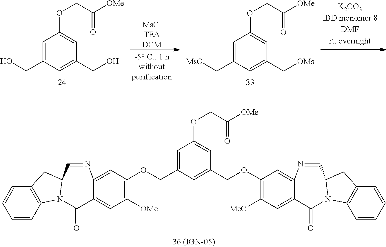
C1=C(COC2=C([OMe])C=C3C(=C2)N=CC2CC4=C(C=CC=C4)N2C3=O)C=C(COC2=C([MeO])C=C3C(=C2)N=CC2CC4=C(C=CC=C4)N2C3=O)C=C1OCC([OMe])=O.C1=C(CO)C=C(CO)C=C1OCC([OMe])=O.[MsClTEADCM].C1=C(C[MsO])C=C(C[OMs])C=C1OCC([OMe])=O
